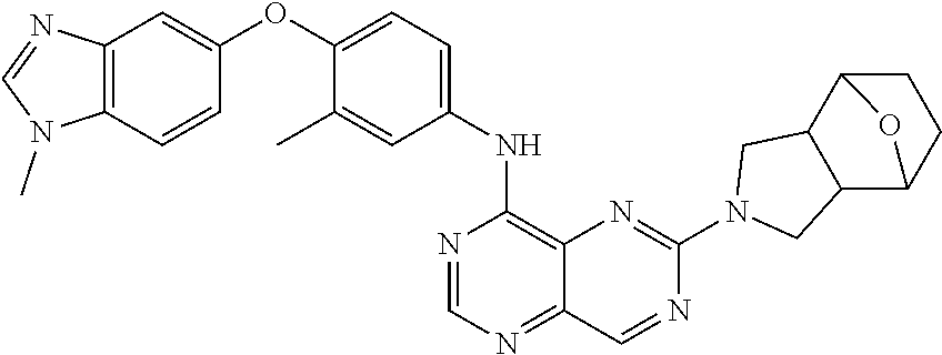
C12=C(C=CC(OC3=CC=C(NC4=C5C(=NC=N4)C=NC(N4CC6C(C4)C4CCC6O4)=N5)C=C3C)=C1)N(C)C=N2
